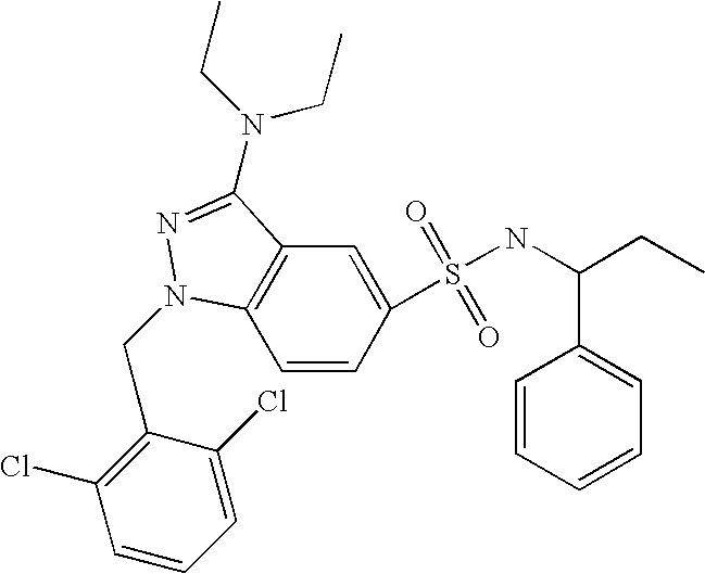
C1=CC(S(=O)(=O)NC(CC)C2=CC=CC=C2)=CC2=C1N(CC1=C(Cl)C=CC=C1Cl)N=C2N(CC)CC
